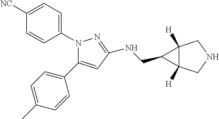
C1([NC])=CC=C(N2C(C3=CC=C(C)C=C3)=CC(NCC3C4([H])C3([H])CNC4)=N2)C=C1
